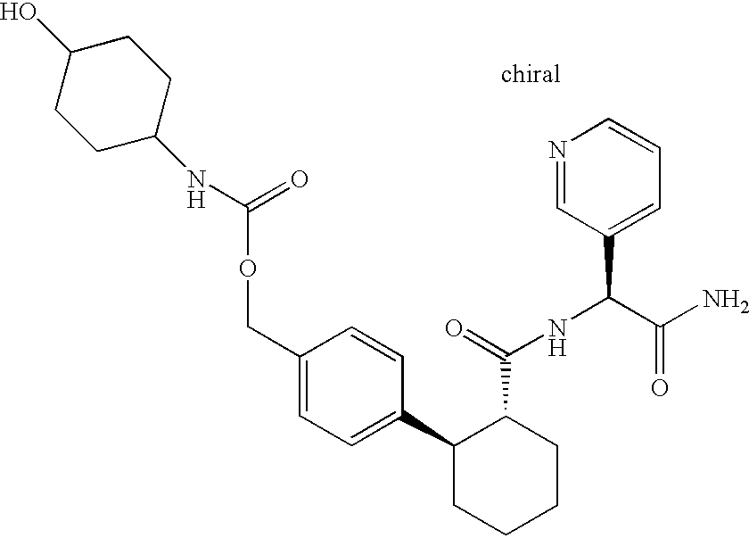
C1(C2=CC=C(COC(=O)NC3CCC(O)CC3)C=C2)CCCCC1C(=O)NC(C(N)=O)C1=CC=CN=C1
